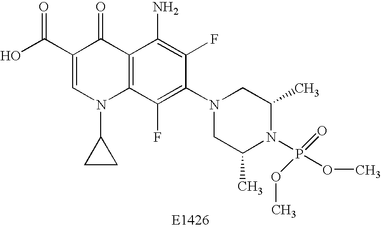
OC(C1=CN(C2CC2)C2=C(C1=O)C(N)=C(F)C(N1CC(C)N(P(OC)(=O)OC)C(C)C1)=C2F)=O
